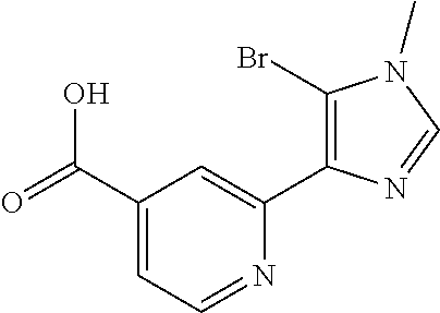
C1(C(=O)O)=CC=NC(C2=C(Br)N(C)C=N2)=C1
